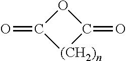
O1C(=O)[(CH2)n]C1=O
